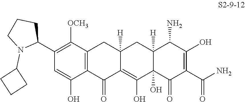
C1(C2CCCN2C2CCC2)=C([OCH3])C2=C(C(O)=C1)C(=O)C1=C(O)C3(O)C([H])(CC1([H])C2)C(N)C(O)=C(C(N)=O)C3=O
